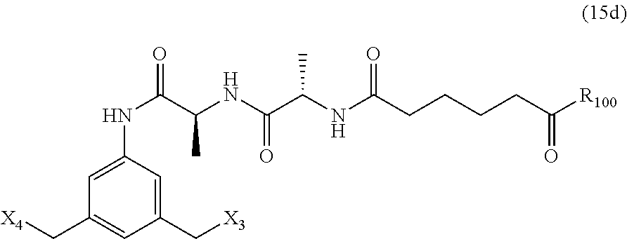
[X3]CC1=CC(NC(C(NC(C(NC(CCCCC([R100])=O)=O)C)=O)C)=O)=CC(C[X4])=C1
